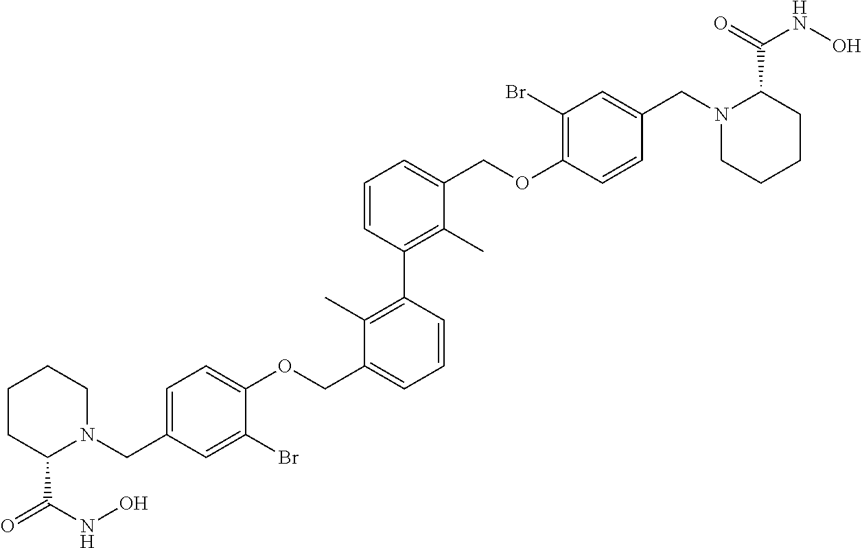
C(C1=CC=C(OCC2=CC=CC(C3=C(C)C(COC4=C(Br)C=C(CN5CCCCC5C(NO)=O)C=C4)=CC=C3)=C2C)C(Br)=C1)N1CCCCC1C(NO)=O
